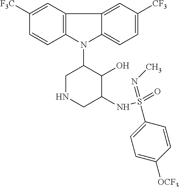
N1(C2CNCC(NS(=O)(=NC)C3=CC=C([OCF3])C=C3)C2O)C2=C(C3=CC([CF3])=CC=C13)C=C([F3C])C=C2
